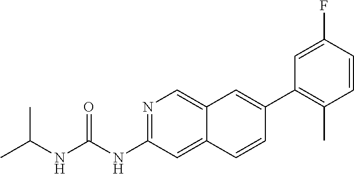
N1=C(NC(=O)NC(C)C)C=C2C(=C1)C=C(C1=C(C)C=CC(F)=C1)C=C2
